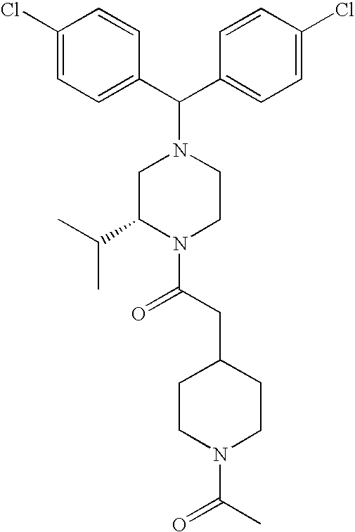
C1=CC(C(C2=CC=C(Cl)C=C2)N2CC(C(C)C)N(C(CC3CCN(C(C)=O)CC3)=O)CC2)=CC=C1Cl
